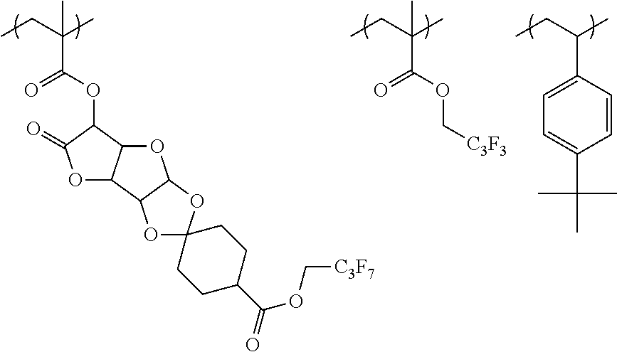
C(C(C)(C(OC1C(=O)OC2C1OC1C2OC2(O1)CCC(C(=O)OC[C3F7])CC2)=O)C)C.C(C(C)(C(OC[C3F3])=O)C)C.C(C(C)C1=CC=C(C(C)(C)C)C=C1)C
